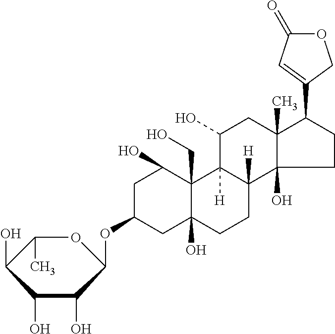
C1C(OC2OC(C)C(O)C(O)C2O)CC2(O)C(CO)(C1O)C1([H])C([H])(CC2)C2(O)C(C)(CC1O)C(C1=CC(=O)OC1)CC2
